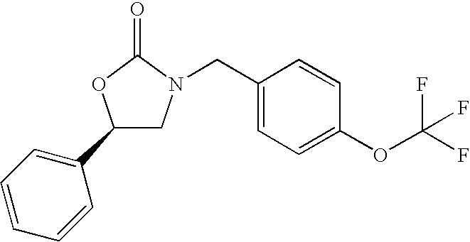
C1(C2=CC=CC=C2)CN(CC2=CC=C(OC(F)(F)F)C=C2)C(=O)O1
